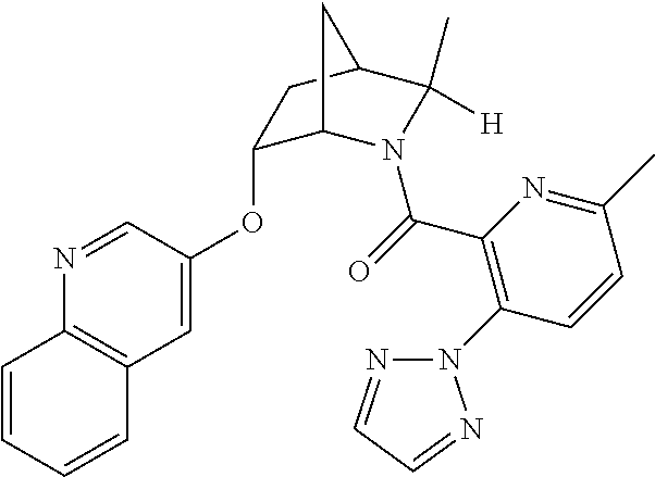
N1=CC(OC2C3N(C(=O)C4=C(N5N=CC=N5)C=CC(C)=N4)C(C)([H])C(C2)C3)=CC2=C1C=CC=C2
